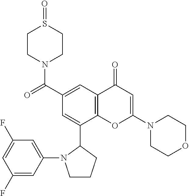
N1(C2=CC(=O)C3=C(O2)C(C2N(C4=CC(F)=CC(F)=C4)CCC2)=CC(C(=O)N2CCS(=O)CC2)=C3)CCOCC1
